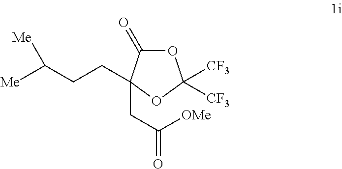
O1C(=O)C(CC(=O)[OMe])(CCC([Me])[Me])OC1([CF3])[CF3]
